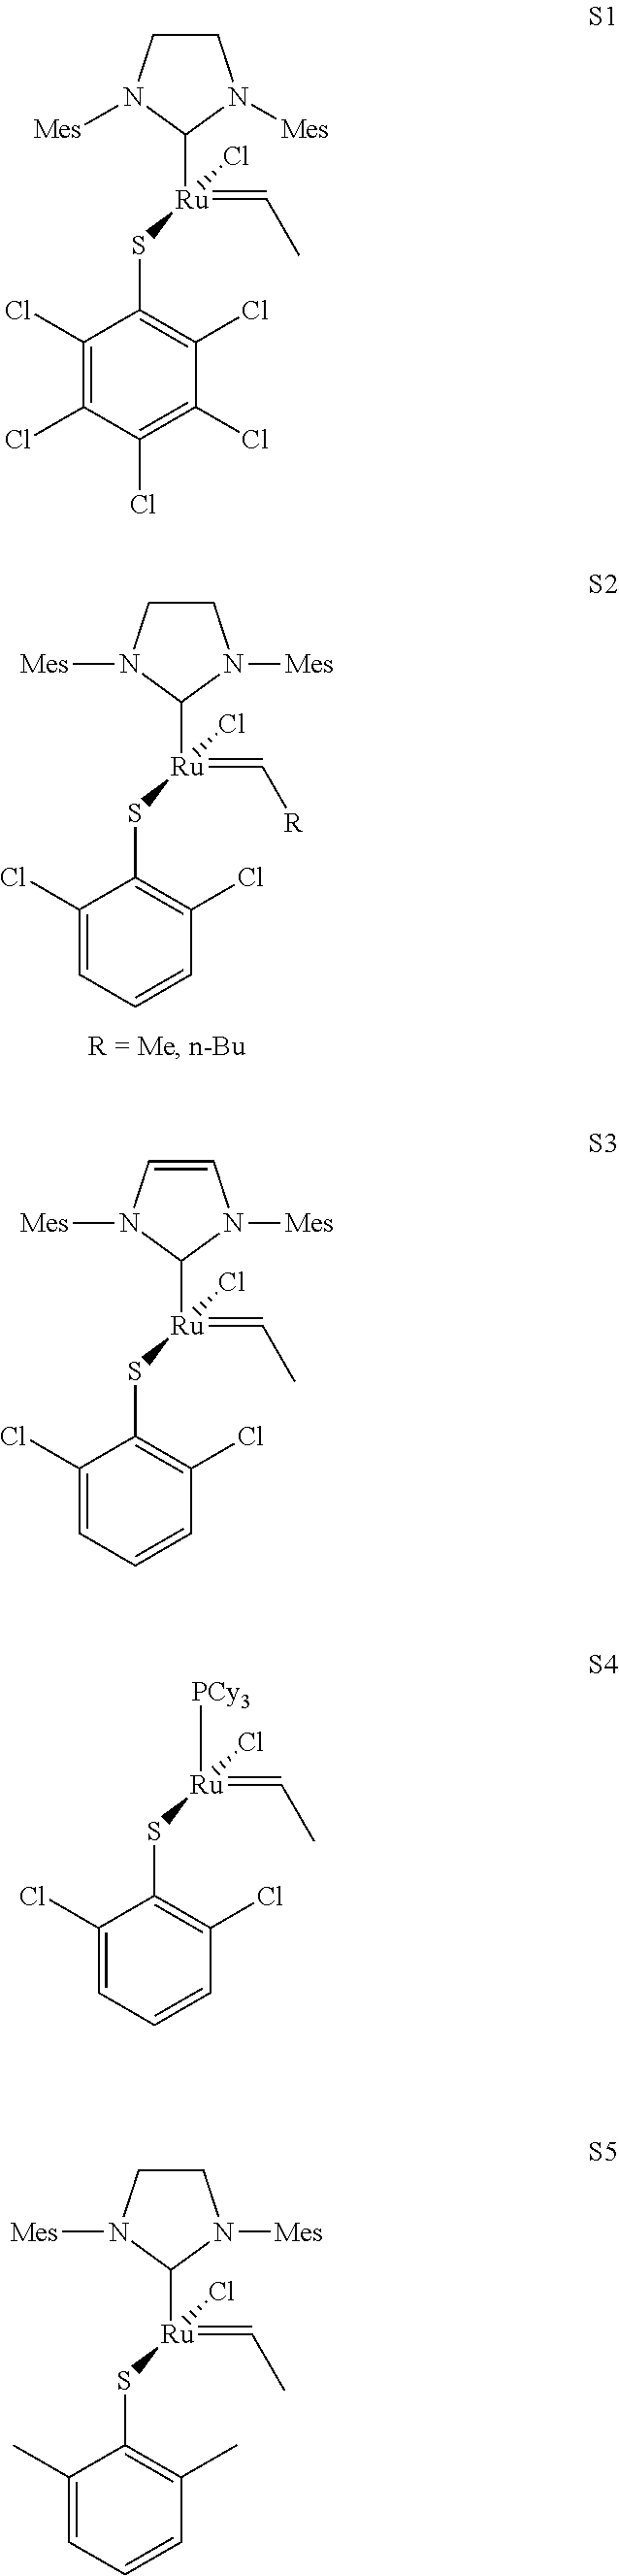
C1CN([Mes])C([Ru](Cl)(=C[R])SC2=C(Cl)C=CC=C2Cl)N1[Mes].C1CN([Mes])C([Ru](Cl)(=CC)SC2=C(Cl)C(Cl)=C(Cl)C(Cl)=C2Cl)N1[Mes].C1=CN([Mes])C([Ru](Cl)(=CC)SC2=C(Cl)C=CC=C2Cl)N1[Mes].[PCy3][Ru](Cl)(=CC)SC1=C(Cl)C=CC=C1Cl.C1CN([Mes])C([Ru](Cl)(=CC)SC2=C(C)C=CC=C2C)N1[Mes]
